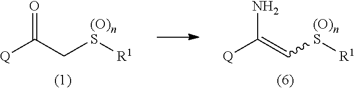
[Q]C(C[(O)nS][R1])=O.[Q]C(=C[(O)nS][R1])N
